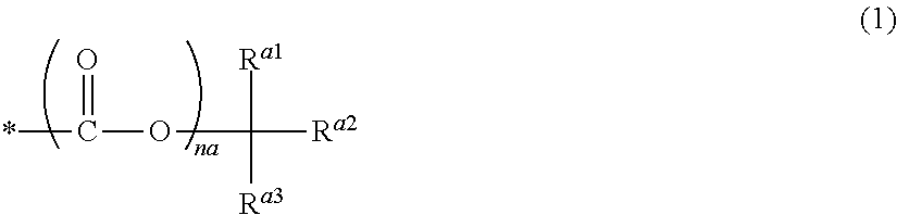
O(C([Ra1])([Ra3])[Ra2])C(*)=O
